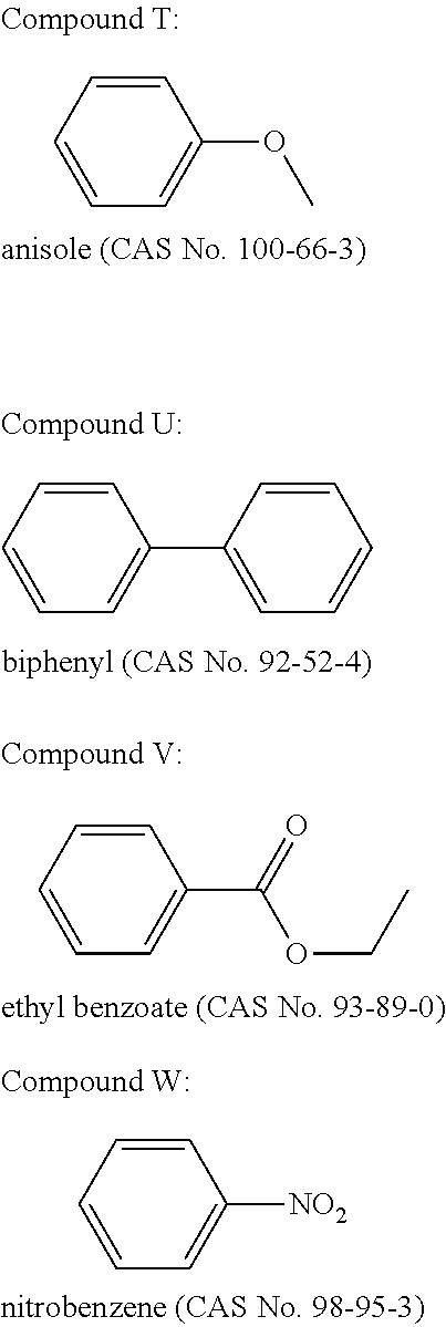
C1=CC=CC=C1OC.C1=CC=CC=C1C1=CC=CC=C1.C1=CC=CC=C1C(=O)OCC.C1=CC=CC=C1[NO2]
